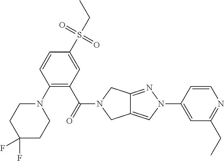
C1(CC)=NC=CC(N2C=C3C(=N2)CN(C(=O)C2=C(N4CCC(F)(F)CC4)C=CC(S(CC)(=O)=O)=C2)C3)=C1
